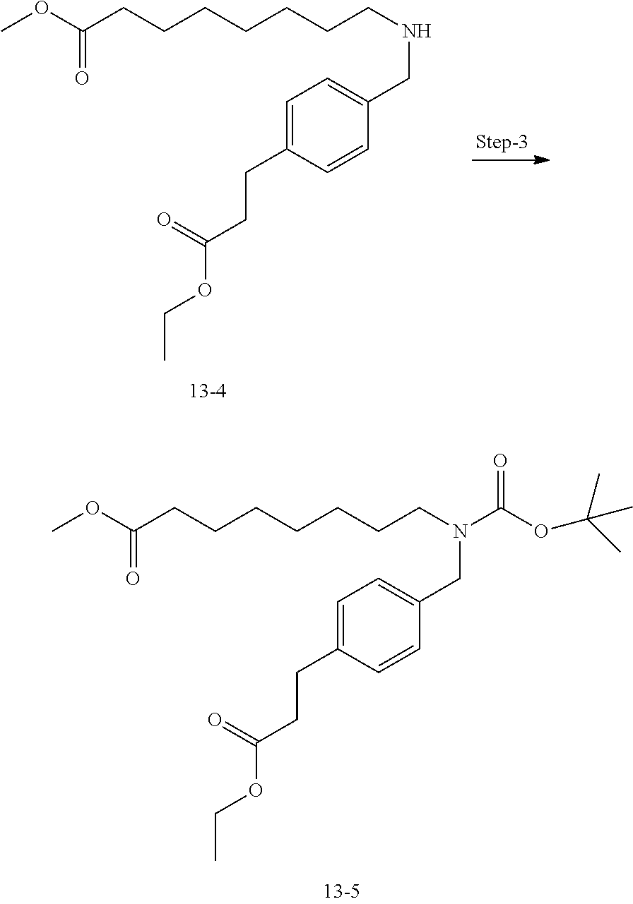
COC(CCCCCCCNCC1=CC=C(CCC(OCC)=O)C=C1)=O.COC(CCCCCCCN(CC1=CC=C(CCC(OCC)=O)C=C1)C(OC(C)(C)C)=O)=O
